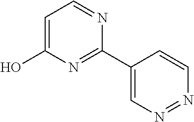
C1=C(O)N=C(C2=CN=NC=C2)N=C1
